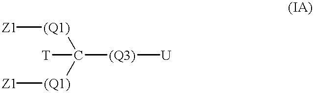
[Z1][(Q1)]C([T])([(Q1)][Z1])[(Q3)][U]
